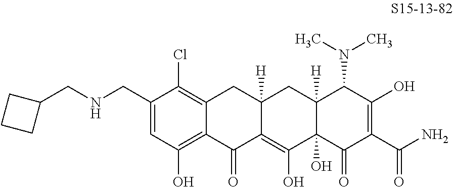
C1(CNCC2CCC2)=CC(O)=C2C(=C1Cl)CC1([H])C(=C(O)C3(O)C([H])(C1)C(N(C)C)C(O)=C(C(N)=O)C3=O)C2=O
